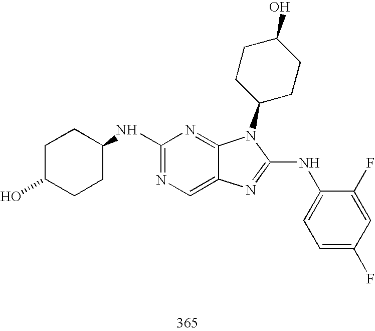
C1(NC2CCC(O)CC2)=NC=C2C(=N1)N(C1CCC(O)CC1)C(NC1=CC=C(F)C=C1F)=N2
